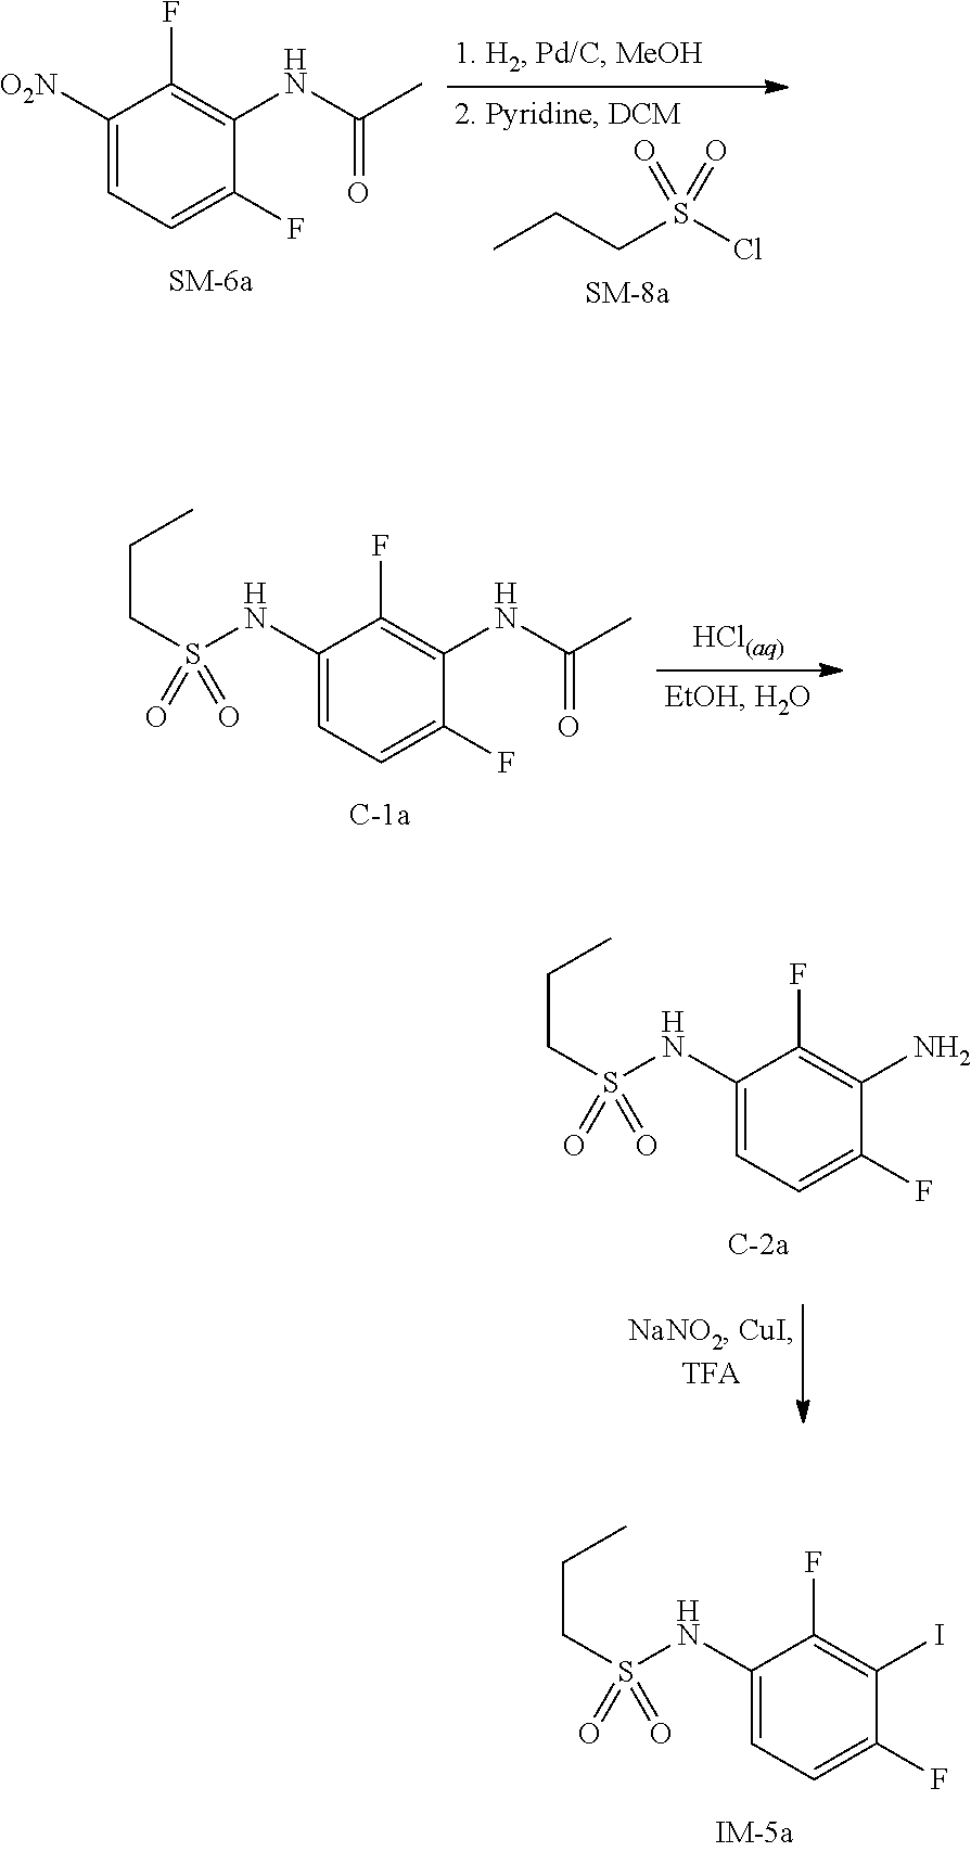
C1(NS(CCC)(=O)=O)=CC=C(F)C(I)=C1F.C1([O2N])=CC=C(F)C(NC(C)=O)=C1F.CCCS(Cl)(=O)=O.C1(NS(CCC)(=O)=O)=CC=C(F)C(NC(C)=O)=C1F.C1(NS(CCC)(=O)=O)=CC=C(F)C(N)=C1F
